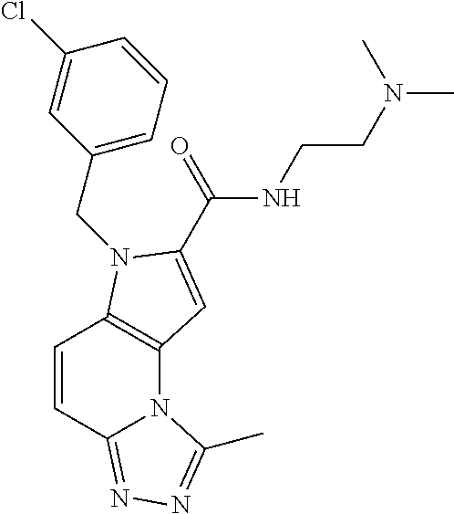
C1=CC2=NN=C(C)N2C2=C1N(CC1=CC=CC(Cl)=C1)C(C(=O)NCCN(C)C)=C2
